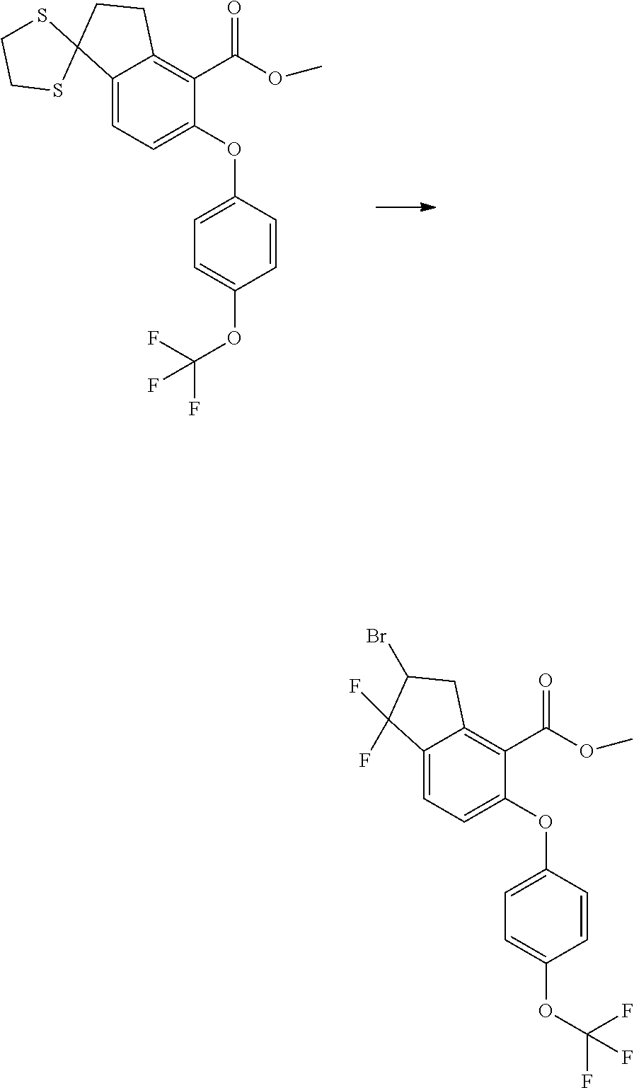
C12=C(C(=O)OC)C(OC3=CC=C(OC(F)(F)F)C=C3)=CC=C1C1(CC2)SCCS1.C12=C(C(=O)OC)C(OC3=CC=C(OC(F)(F)F)C=C3)=CC=C1C(F)(F)C(Br)C2
